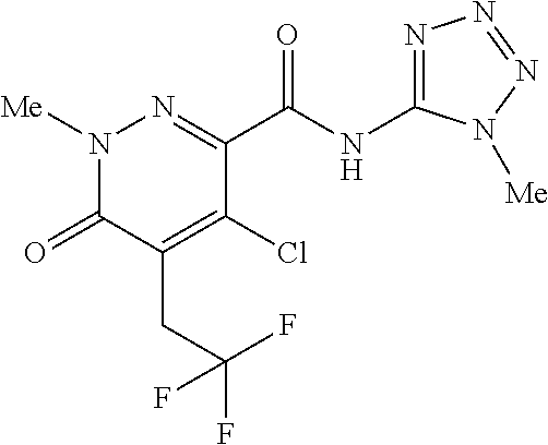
C1(C(NC2=NN=NN2[Me])=O)=NN([Me])C(=O)C(CC(F)(F)F)=C1Cl
